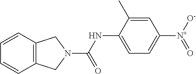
C12=C(C=CC=C1)CN(C(NC1=CC=C([N+]([O-])=O)C=C1C)=O)C2
